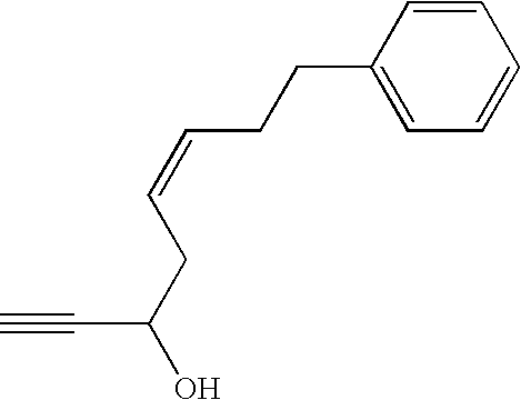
C1=C(CCC=CCC(O)C#C)C=CC=C1
